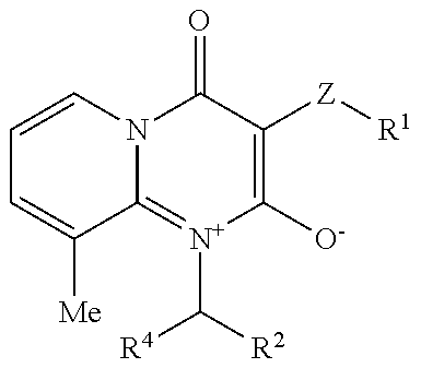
C1=CN2C(=[N+](C([R2])[R4])C([O-])=C([Z][R1])C2=O)C([Me])=C1
